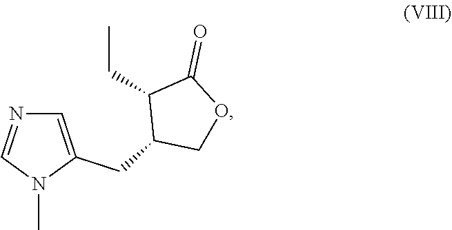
CN1C(CC2C(CC)C(=O)OC2)=CN=C1
